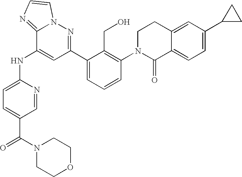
C1=C(NC2=CC(C3=CC=CC(N4C(=O)C5=CC=C(C6CC6)C=C5CC4)=C3CO)=NN3C2=NC=C3)N=CC(C(=O)N2CCOCC2)=C1
